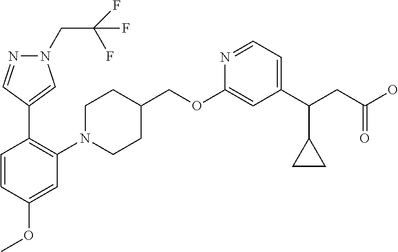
C1(OCC2CCN(C3=C(C4=CN(CC(F)(F)F)N=C4)C=CC(OC)=C3)CC2)=CC(C(CC(O)=O)C2CC2)=CC=N1
